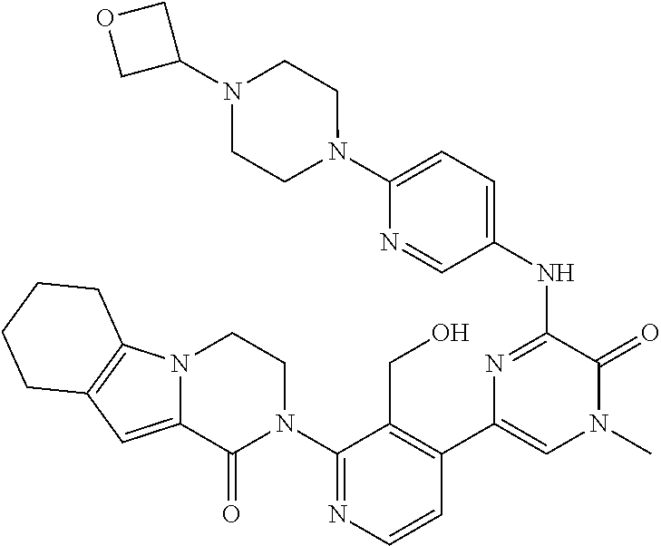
C1(N2CCN3C(=CC4=C3CCCC4)C2=O)=NC=CC(C2=CN(C)C(=O)C(NC3=CC=C(N4CCN(C5COC5)CC4)N=C3)=N2)=C1CO
